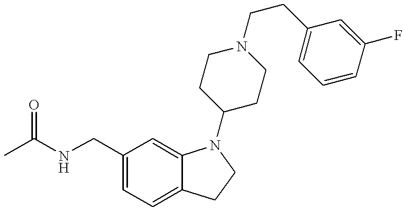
C1(CNC(C)=O)=CC=C2C(=C1)N(C1CCN(CCC3=CC=CC(F)=C3)CC1)CC2
